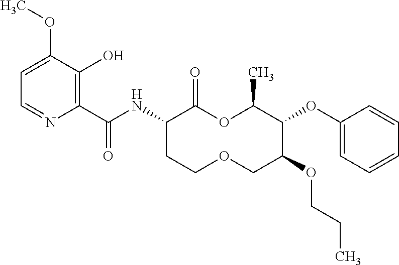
C1(C(NC2C(=O)OC(C)C(OC3=CC=CC=C3)C(OCCC)COCC2)=O)=C(O)C(OC)=CC=N1
